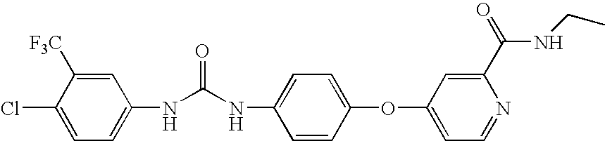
C1=CC(OC2=CC=NC(C(=O)NCC)=C2)=CC=C1NC(NC1=CC=C(Cl)C([F3C])=C1)=O
